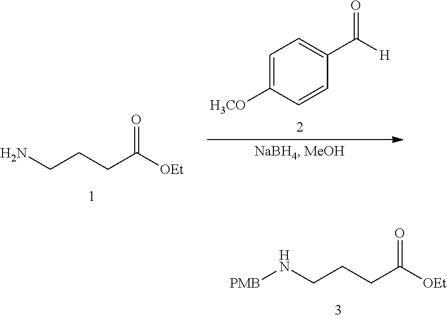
C1=C([H3CO])C=CC(C([H])=O)=C1.NCCCC([OEt])=O.N(CCCC([OEt])=O)[PMB]
